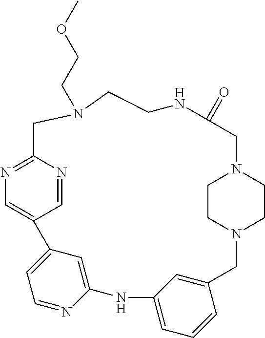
C1=NC2=NC=C1C1=CC=NC(=C1)NC1=CC=CC(=C1)CN1CCN(CC1)CC(=O)NCCN(CCOC)C2
